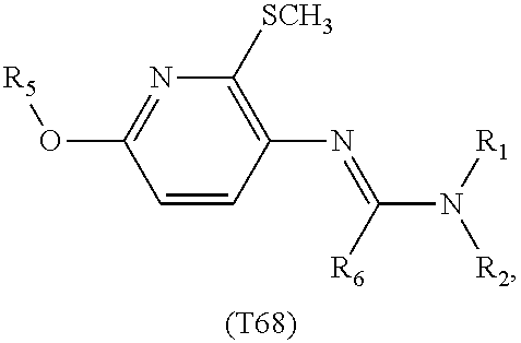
C1=CC(N=C([R6])N([R1])[R2])=C([SCH3])N=C1O[R5].[(T68)]
